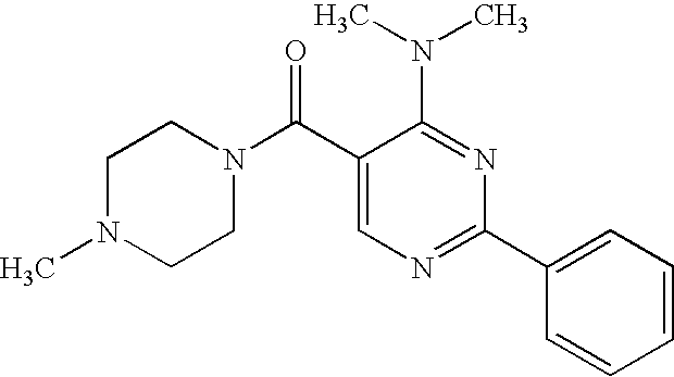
C1N(C)CCN(C(C2=CN=C(C3=CC=CC=C3)N=C2N(C)C)=O)C1
